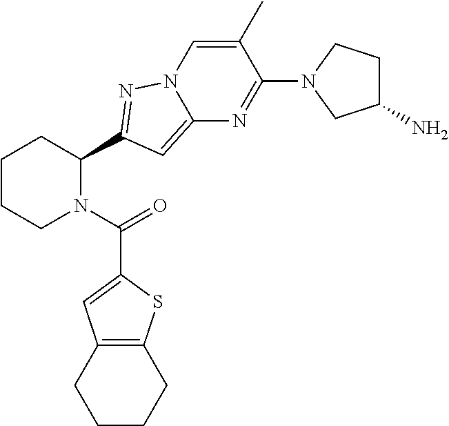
C1CCN(C(=O)C2=CC3=C(S2)CCCC3)C(C2=NN3C(=C2)N=C(N2CC(N)CC2)C(C)=C3)C1
